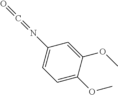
C1=C(OC)C(OC)=CC(N=C=O)=C1
